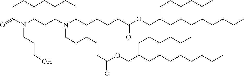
C(CCCC)CCCC(COC(CCCCCN(CCCN(CCCO)C(=O)CCCCCCC)CCCCCC(=O)OCC(CCCCCCCC)CCCCCC)=O)CCCCCC
